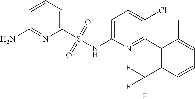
C1(S(NC2=CC=C(Cl)C(C3=C(C(F)(F)F)C=CC=C3C)=N2)(=O)=O)=CC=CC(N)=N1
